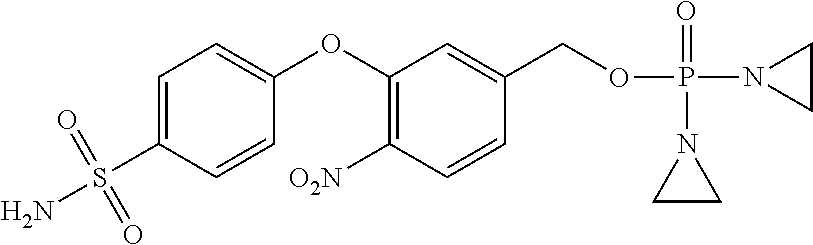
C1=C(S(N)(=O)=O)C=CC(OC2=C([O2N])C=CC(COP(N3CC3)(=O)N3CC3)=C2)=C1
